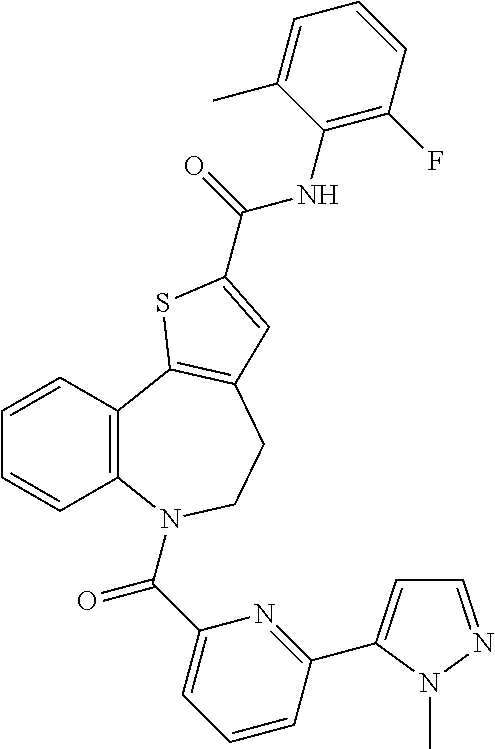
C1=NN(C)C(C2=NC(C(=O)N3C4=C(C=CC=C4)C4=C(CC3)C=C(C(=O)NC3=C(F)C=CC=C3C)S4)=CC=C2)=C1
